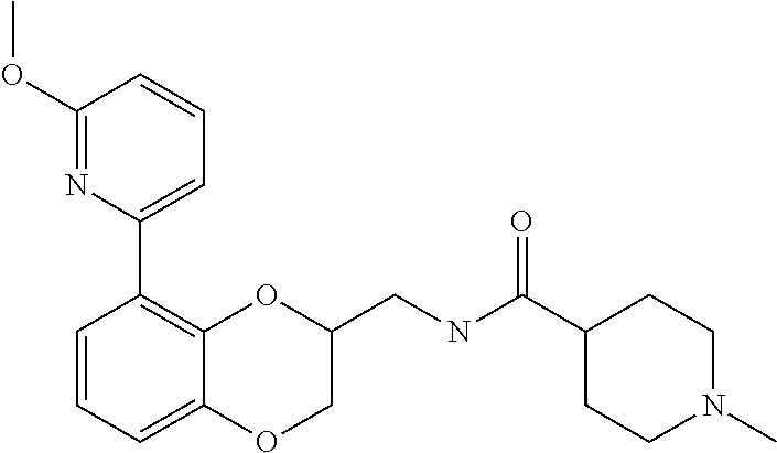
C1(OC)=NC(C2=C3C(=CC=C2)OCC(CNC(C2CCN(C)CC2)=O)O3)=CC=C1
